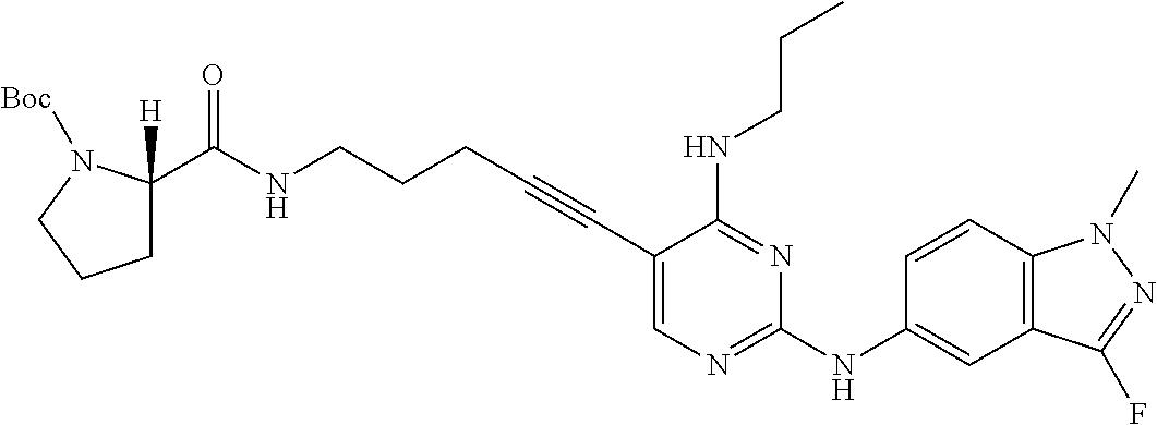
C(NCCCC#CC1=CN=C(NC2=CC3=C(C=C2)N(C)N=C3F)N=C1NCCC)(=O)C1([H])CCCN1[Boc]
